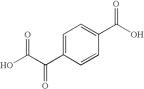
C1=C(C(C(O)=O)=O)C=CC(C(O)=O)=C1
